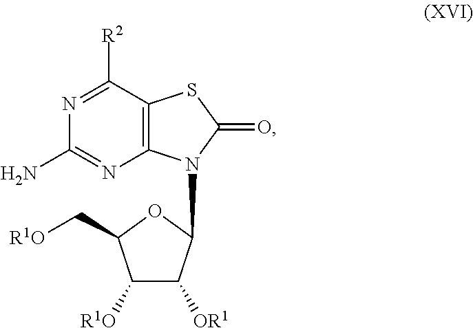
N1=C([R2])C2=C(N=C1N)N(C1C([OR1])C([R1O])C(C[R1O])O1)C(=O)S2
